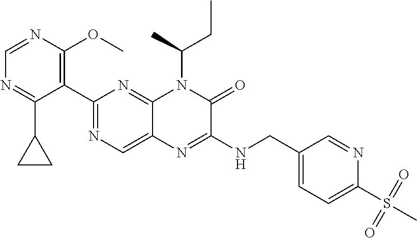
C1(C2=NC=C3C(=N2)N(C(CC)C)C(=O)C(NCC2=CC=C(S(C)(=O)=O)N=C2)=N3)=C(OC)N=CN=C1C1CC1
